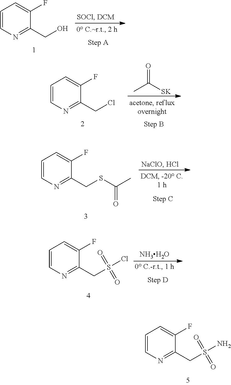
C1=CN=C(CO)C(F)=C1.C1=CC=C(F)C(CS(N)(=O)=O)=N1.O=C([SK])C.C1=CN=C(CCl)C(F)=C1.C1=CN=C(CSC(C)=O)C(F)=C1.C1=CC=C(F)C(CS(Cl)(=O)=O)=N1.[NH3H2O]
